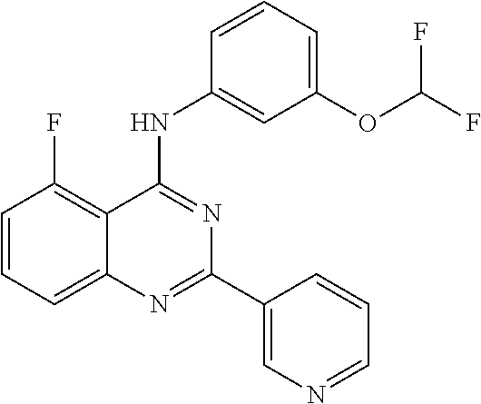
C1=CC=C2C(=C1F)C(NC1=CC(OC(F)F)=CC=C1)=NC(C1=CN=CC=C1)=N2
